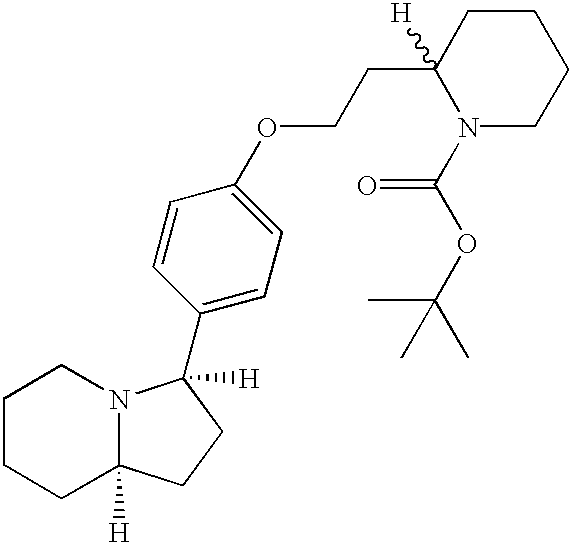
C1CCC2([H])N(C1)C([H])(C1=CC=C(OCCC3([H])N(C(OC(C)(C)C)=O)CCCC3)C=C1)CC2
